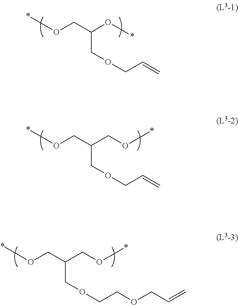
O(CC(O*)COCC=C)*.O(CC(CO*)COCC=C)*.O(CC(CO*)COCCOCC=C)*
